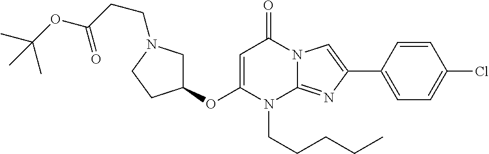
C1C(OC2=CC(=O)N3C(=NC(C4=CC=C(Cl)C=C4)=C3)N2CCCCC)CCN1CCC(OC(C)(C)C)=O
